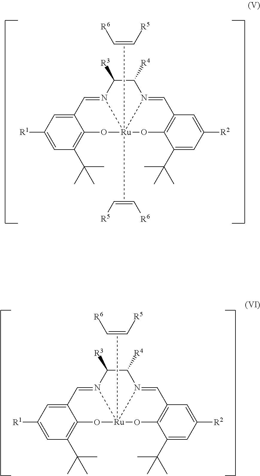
C12=CC([R1])=CC(C(C)(C)C)=C1O[Ru]13(C)(C)N(=C2)C([R3])C([R4])N1=CC1=C(C(C(C)(C)C)=CC([R2])=C1)O3.C(=C[R5])[R6].C(=C[R5])[R6].C12=CC([R1])=CC(C(C)(C)C)=C1O[Ru]13(C)N(=C2)C([R3])C([R4])N1=CC1=C(C(C(C)(C)C)=CC([R2])=C1)O3.C(=C[R5])[R6]
